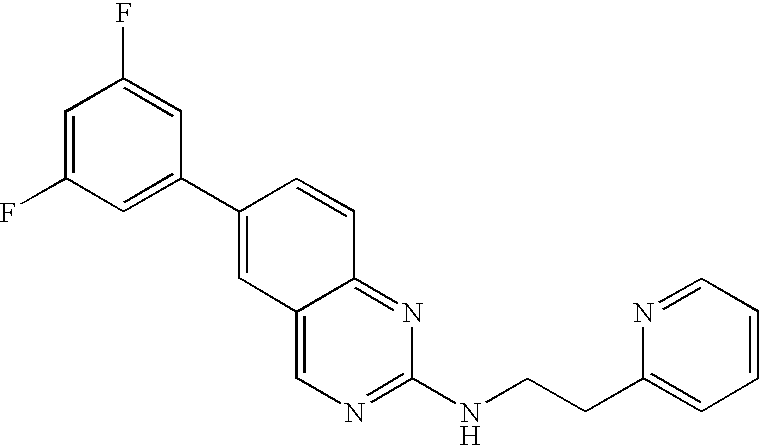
C1=C(F)C=C(C2=CC3=CN=C(NCCC4=CC=CC=N4)N=C3C=C2)C=C1F
